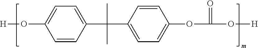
[H]OC1=CC=C(C(C2=CC=C(OC(O[H])=O)C=C2)(C)C)C=C1
